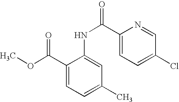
C1(NC(=O)C2=CC=C(Cl)C=N2)=CC(C)=CC=C1C(OC)=O
